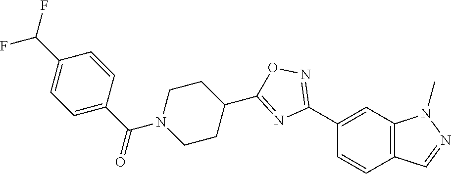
C1(C2=NOC(C3CCN(C(=O)C4=CC=C(C(F)F)C=C4)CC3)=N2)=CC2=C(C=C1)C=NN2C
